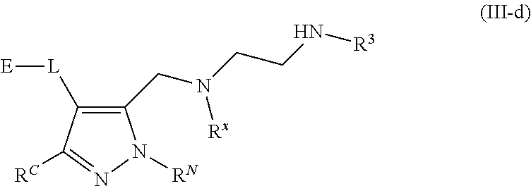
C1(CN(CCN[R3])[Rx])=C([L][E])C([RC])=NN1[RN]
